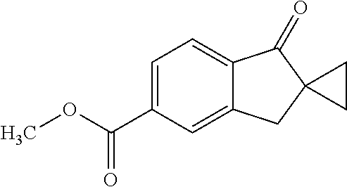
C12=CC=C(C(OC)=O)C=C1CC1(C2=O)CC1
